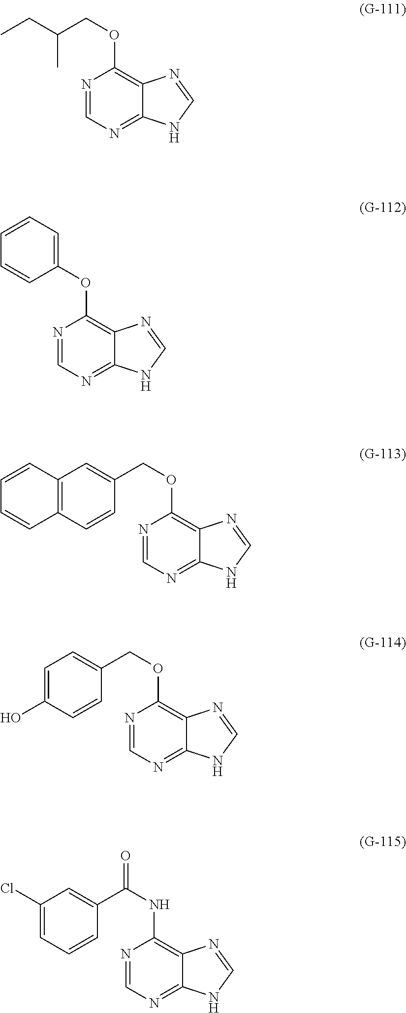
CCC(C)COC1=C2C(=NC=N1)NC=N2.C1(OC2=C3C(=NC=N2)NC=N3)=CC=CC=C1.C12=C(C=CC(COC3=C4C(=NC=N3)NC=N4)=C1)C=CC=C2.C1=C(O)C=CC(COC2=C3C(=NC=N2)NC=N3)=C1.C1(Cl)=CC=CC(C(NC2=C3C(=NC=N2)NC=N3)=O)=C1
